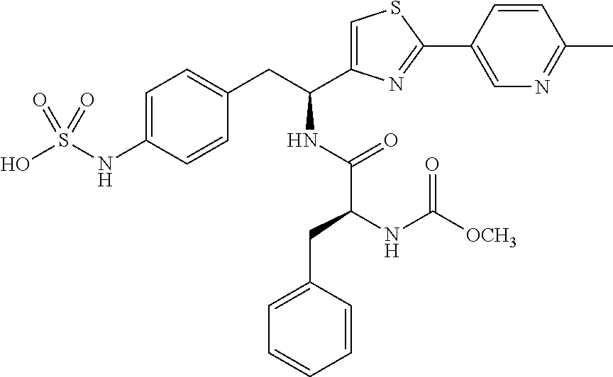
C1=C(NS(O)(=O)=O)C=CC(CC(C2=CSC(C3=CN=C(C)C=C3)=N2)NC(C(NC([OCH3])=O)CC2=CC=CC=C2)=O)=C1
